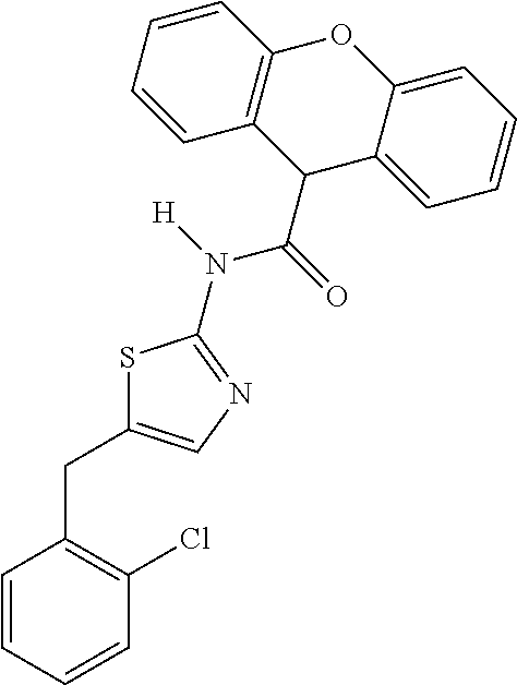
C1=CC=CC(Cl)=C1CC1=CN=C(N([H])C(=O)C2C3=CC=CC=C3OC3=C2C=CC=C3)S1
